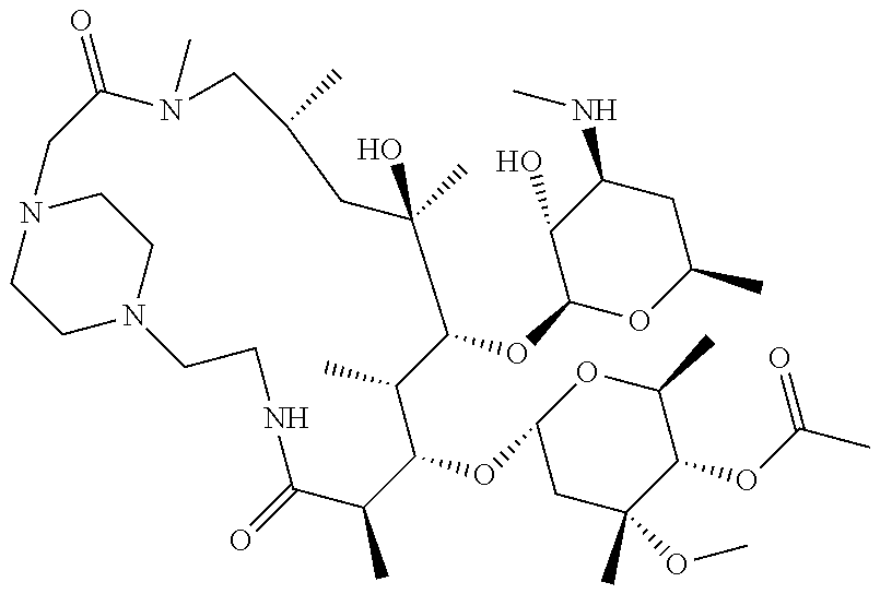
C1N2CCN(C1)CC(=O)N(C)CC(C)CC(C)(O)C(OC1OC(C)CC(NC)C1O)C(C)C(OC1CC(C)(OC)C(OC(C)=O)C(C)O1)C(C)C(=O)NCC2
